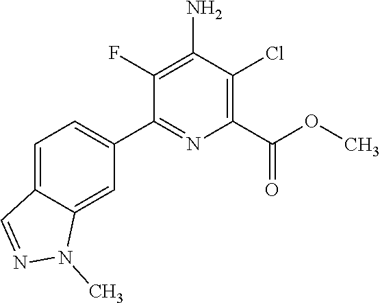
C1(C2=CC=C3C(=C2)N(C)N=C3)=NC(C(=O)OC)=C(Cl)C(N)=C1F
